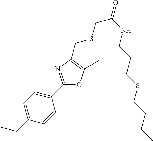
C1=C(CC)C=CC(C2=NC(CSCC(=O)NCCCSCCCC)=C(C)O2)=C1
